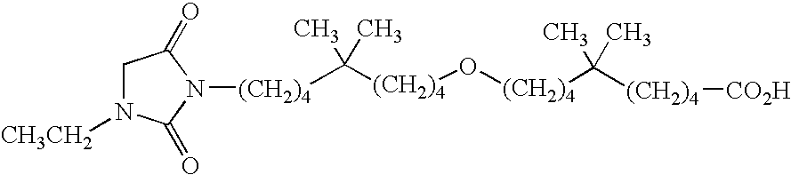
C([(CH2)4]O[(CH2)4]C([(CH2)4][CO2H])(C)C)(C)(C)[(CH2)4]N1C(=O)CN([CH3CH2])C1=O
